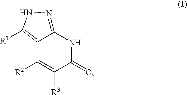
C12=C([R1])NN=C1NC(=O)C([R3])=C2[R2]
